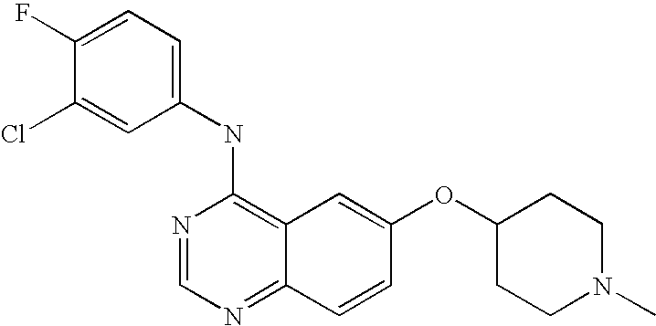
C1(NC2=C3C(=NC=N2)C=CC(OC2CCN(C)CC2)=C3)=CC=C(F)C(Cl)=C1
